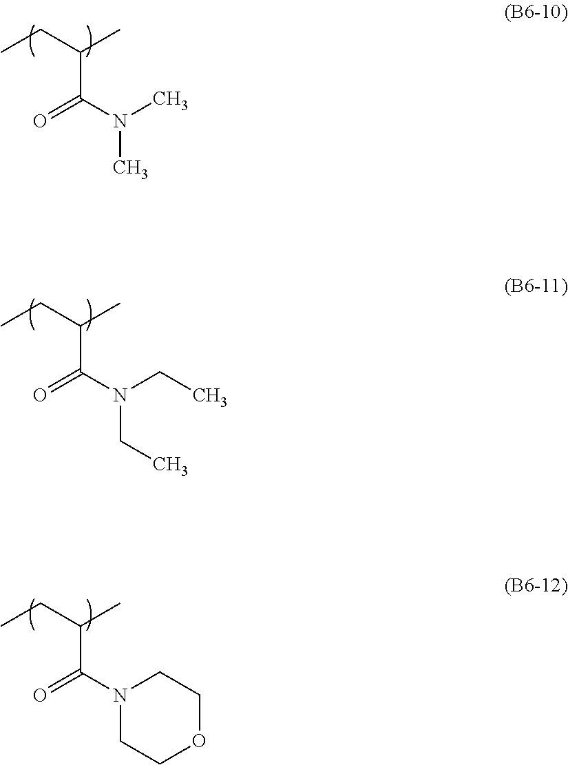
C(C(N(C)C)=O)(CC)C.C(C(N(CC)CC)=O)(CC)C.C(C(N1CCOCC1)=O)(CC)C
